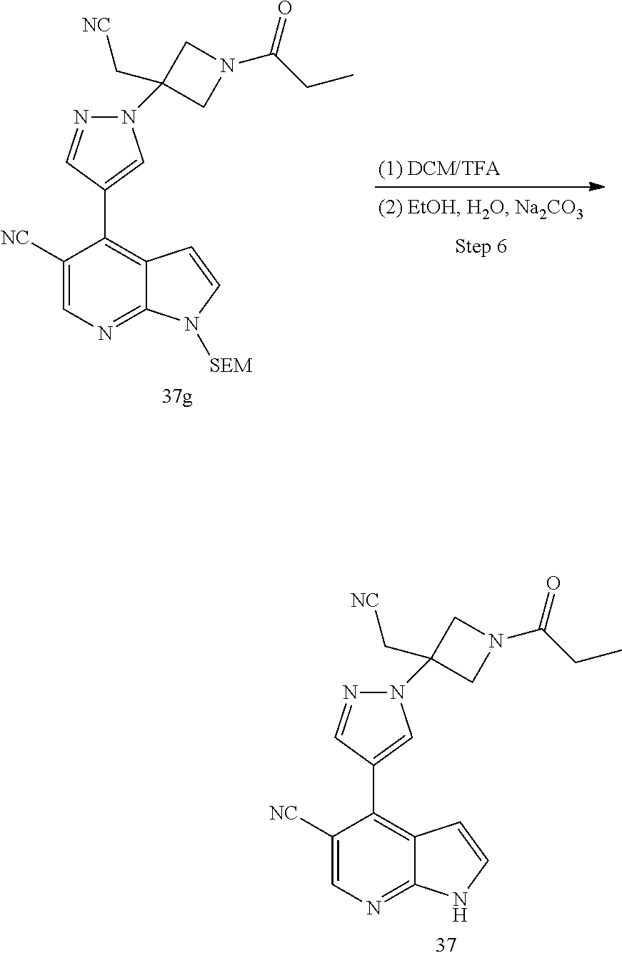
C1=C([NC])C(C2=CN(C3(C[NC])CN(C(CC)=O)C3)N=C2)=C2C(=N1)N([SEM])C=C2.C1=C([NC])C(C2=CN(C3(C[NC])CN(C(CC)=O)C3)N=C2)=C2C(=N1)NC=C2
